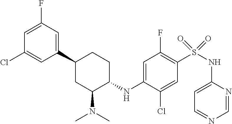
C1(C2CC(N(C)C)C(NC3=CC(F)=C(S(NC4=CC=NC=N4)(=O)=O)C=C3Cl)CC2)=CC(F)=CC(Cl)=C1
